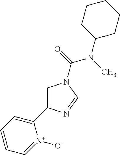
C1=C(C2=CC=CC=[N+]2[O-])N=CN1C(=O)N(C)C1CCCCC1
